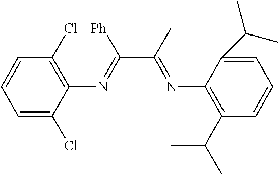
C(C(C)=NC1=C(C(C)C)C=CC=C1C(C)C)([Ph])=NC1=C(Cl)C=CC=C1Cl
